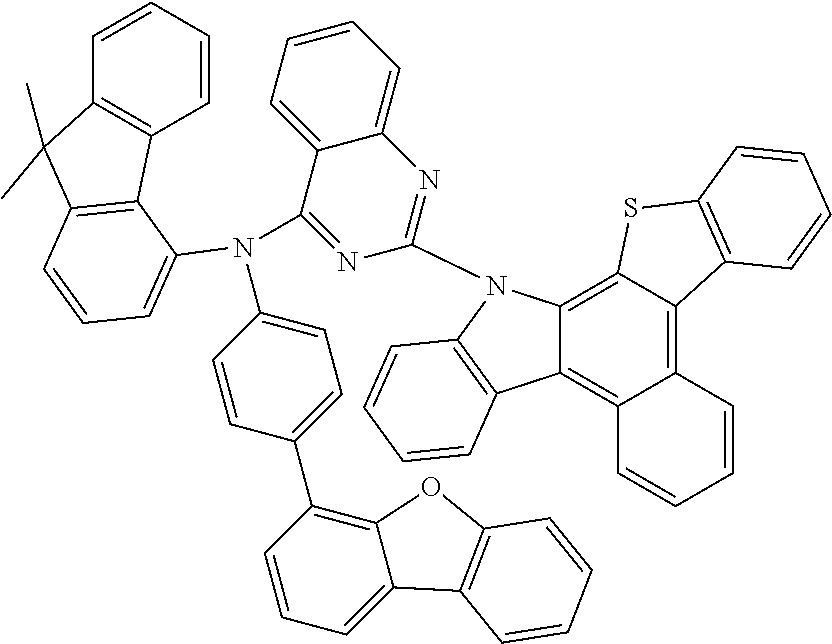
C1=CC=CC2=C1C1=C(C2(C)C)C=CC=C1N(C1=CC=C(C2=C3C(=CC=C2)C2=C(O3)C=CC=C2)C=C1)C1=NC(N2C3=C4C(=C5C(=C3C3=C2C=CC=C3)C=CC=C5)C2=C(S4)C=CC=C2)=NC2=CC=CC=C12
